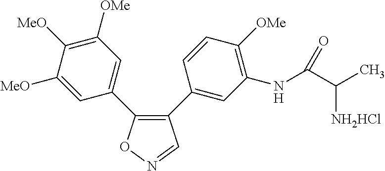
C1(C2=CC(NC(C(C)[NH2HCl])=O)=C([OMe])C=C2)=C(C2=CC([OMe])=C([MeO])C([MeO])=C2)ON=C1
